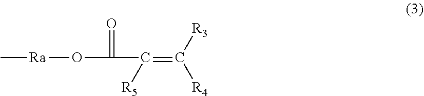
C[Ra]OC(C(=C([R4])[R3])[R5])=O
